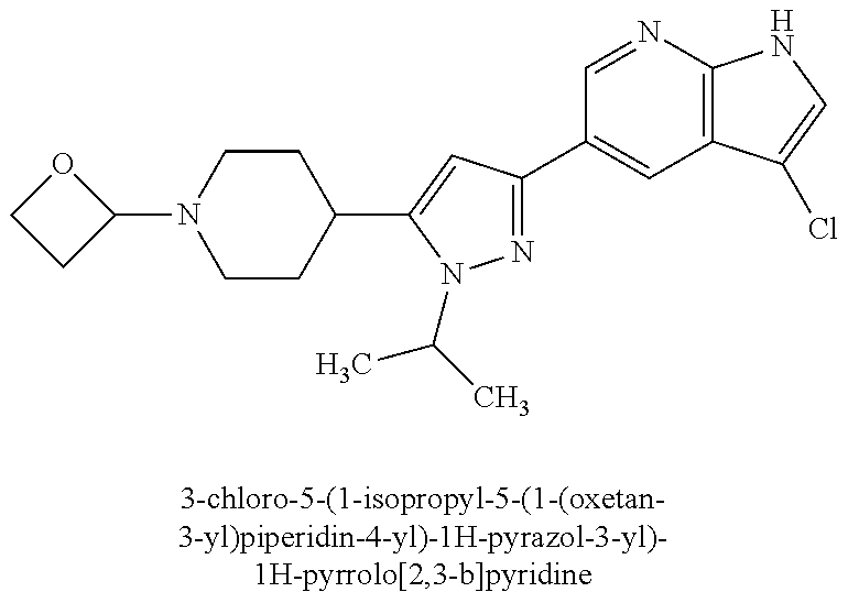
O1CCC1N1CCC(C2=CC(C3=CC4=C(N=C3)NC=C4Cl)=NN2C(C)C)CC1
